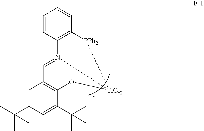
C1=CC2=C(C=C1)[PPh2][TiCl2]1N2=CC2=C(C(C(C)(C)C)=CC(C(C)(C)C)=C2)O1
